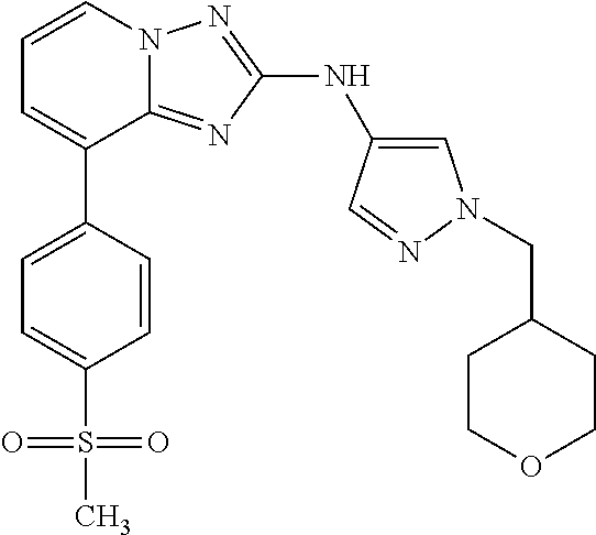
C1=C(C2=CC=CN3C2=NC(NC2=CN(CC4CCOCC4)N=C2)=N3)C=CC(S(C)(=O)=O)=C1
